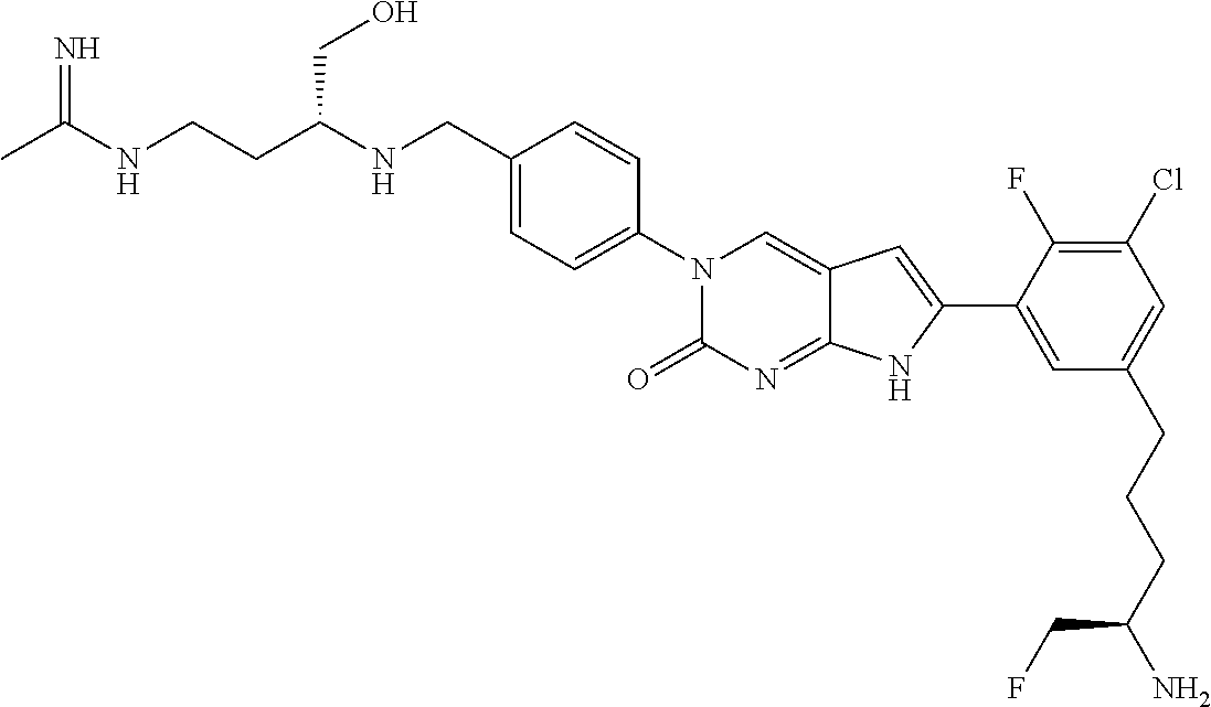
CC(NCCC(NCC1=CC=C(N2C(=O)N=C3C(=C2)C=C(C2=CC(CCCC(N)CF)=CC(Cl)=C2F)N3)C=C1)CO)=N
